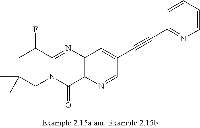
C12=NC3=C(C(=O)N1CC(C)(C)CC2F)N=CC(C#CC1=NC=CC=C1)=C3
